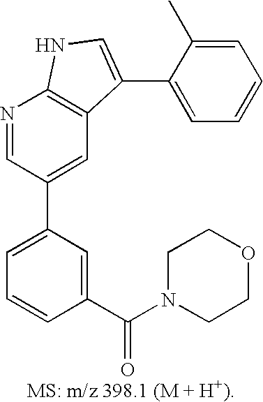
C1=C(C2=CC3=C(N=C2)NC=C3C2=CC=CC=C2C)C=C(C(=O)N2CCOCC2)C=C1
